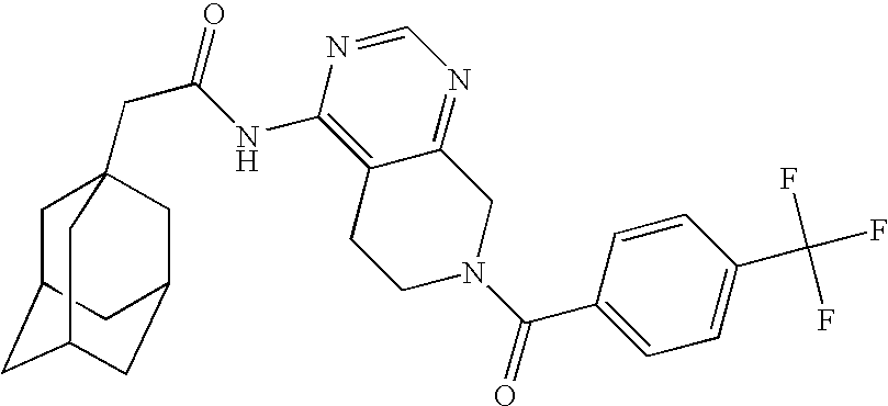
C1C2CC3CC(CC1(CC(=O)NC1=C4C(=NC=N1)CN(C(C1=CC=C(C(F)(F)F)C=C1)=O)CC4)C3)C2
